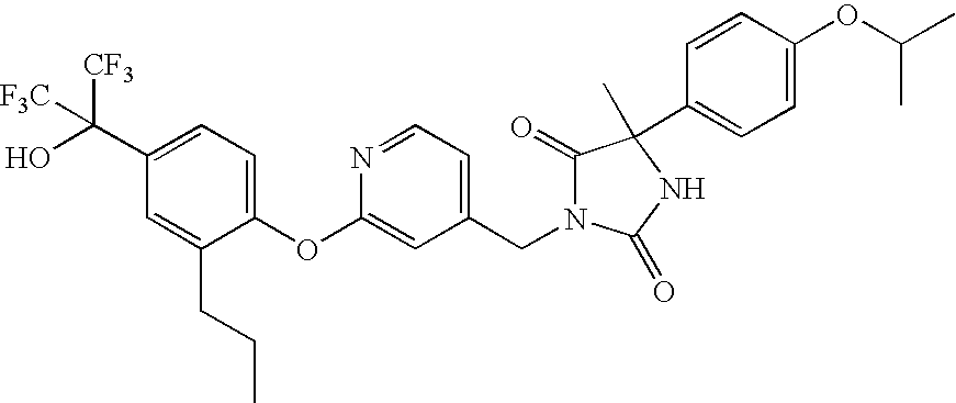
C1(C(O)([CF3])[F3C])=CC=C(OC2=CC(CN3C(=O)C(C)(C4=CC=C(OC(C)C)C=C4)NC3=O)=CC=N2)C(CCC)=C1
